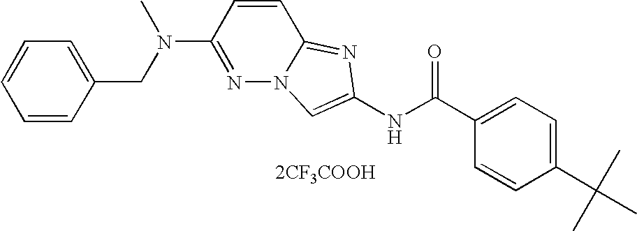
[2CF3COOH].C1=CC(C(C)(C)C)=CC=C1C(NC1=CN2N=C(N(C)CC3=CC=CC=C3)C=CC2=N1)=O
